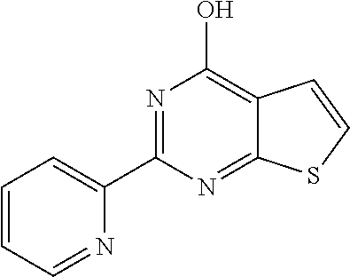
N1=C(C2=CC=CC=N2)N=C2C(=C1O)C=CS2
